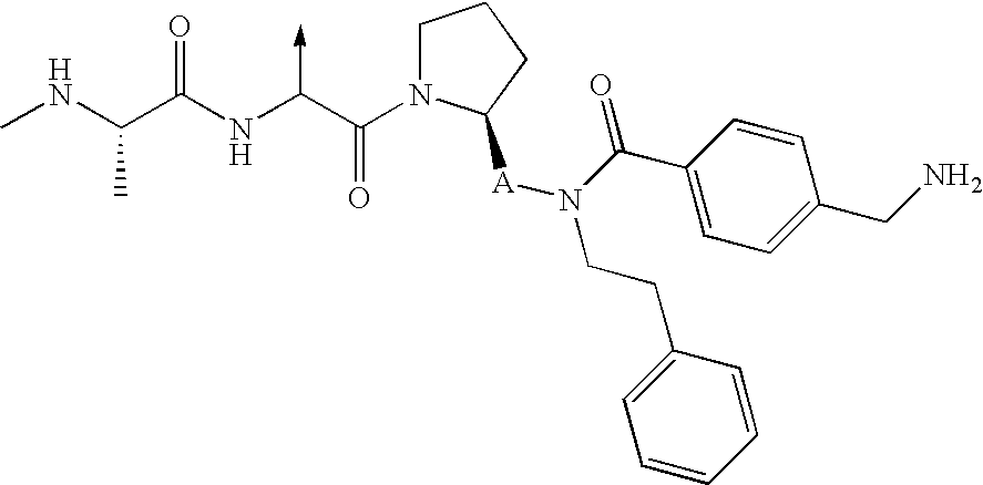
C(NC)(C(NC(C(N1CCCC1[A]N(C(=O)C1=CC=C(CN)C=C1)CCC1=CC=CC=C1)=O)->C)=O)C
